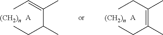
CC=C(C(CC)C)C.[A].[(CH2)n].CCC(=C(CC)C)C.[A].[(CH2)n]
